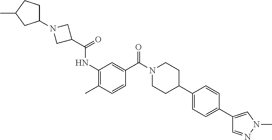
CC1=C(NC(=O)C2CN(C3CCC(C)C3)C2)C=C(C(N2CCC(C3=CC=C(C4=CN(C)N=C4)C=C3)CC2)=O)C=C1
